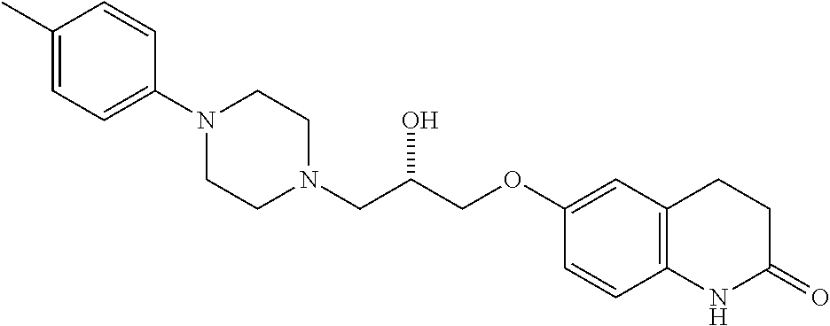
C1(C)=CC=C(N2CCN(CC(COC3=CC4=C(C=C3)NC(=O)CC4)O)CC2)C=C1
